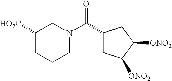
C1([HO2C])CCCN(C(C2CC([ONO2])C([ONO2])C2)=O)C1
